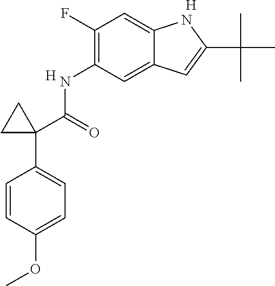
C1(NC(C2(C3=CC=C(OC)C=C3)CC2)=O)=C(F)C=C2C(=C1)C=C(C(C)(C)C)N2.[H].[H]
